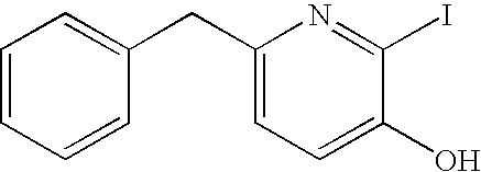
C1=CC=CC(CC2=CC=C(O)C(I)=N2)=C1
